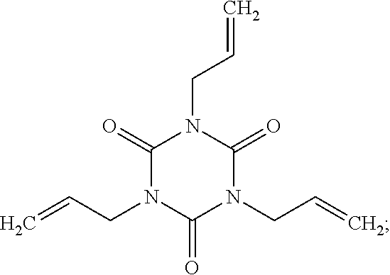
C1(=O)N(CC=C)C(=O)N(CC=C)C(=O)N1CC=C
